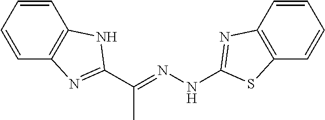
C(=NNC1=NC2=C(C=CC=C2)S1)(C)C1=NC2=C(C=CC=C2)N1
